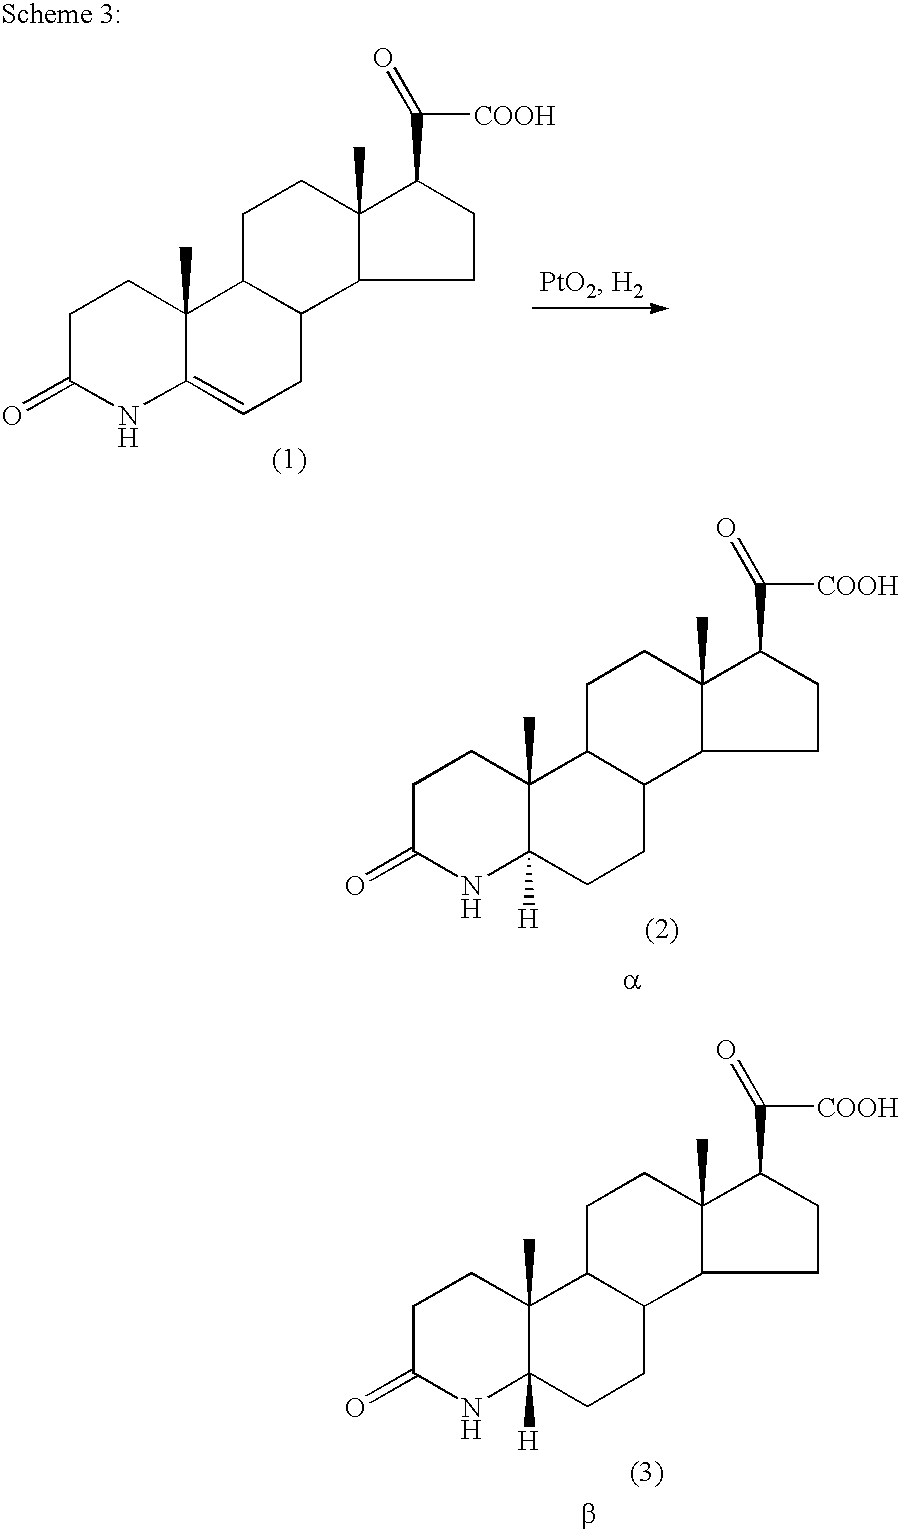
C12(C)C([H])(CCC3C1CCC1(C)C3CCC1C([COOH])=O)NC(=O)CC2.C12(C)C([H])(CCC3C1CCC1(C)C3CCC1C([COOH])=O)NC(=O)CC2.C12(C)C(=CCC3C1CCC1(C)C3CCC1C([COOH])=O)NC(=O)CC2
